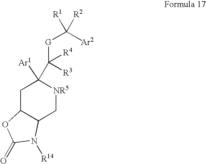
C1C2C(C[NR5]C1([Ar1])C([G]C([Ar2])([R1])[R2])([R4])[R3])N([R14])C(=O)O2
